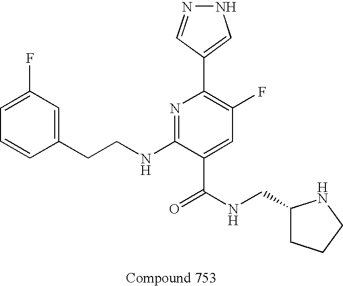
C1=CC(CCNC2=NC(C3=CNN=C3)=C(F)C=C2C(NCC2CCCN2)=O)=CC(F)=C1
